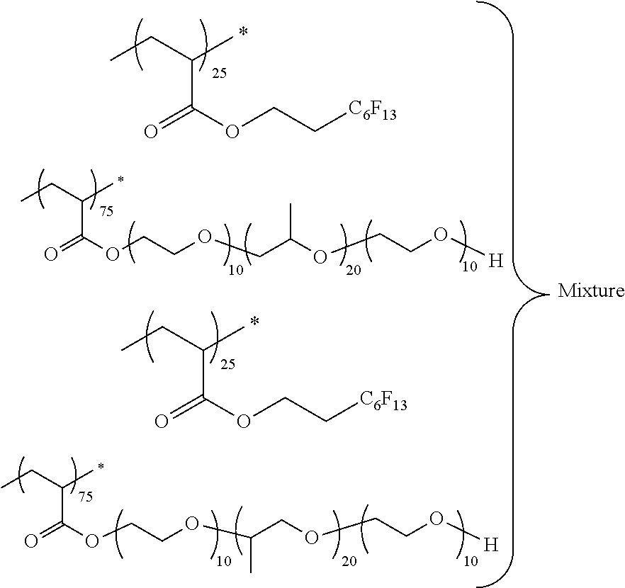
C(C(OCC[C6F13])=O)(CC)C.C(C(OCCOCC(OCCO[H])C)=O)(CC)C.C(C(OCC[C6F13])=O)(CC)C.C(C(OCCOC(COCCO[H])C)=O)(CC)C
